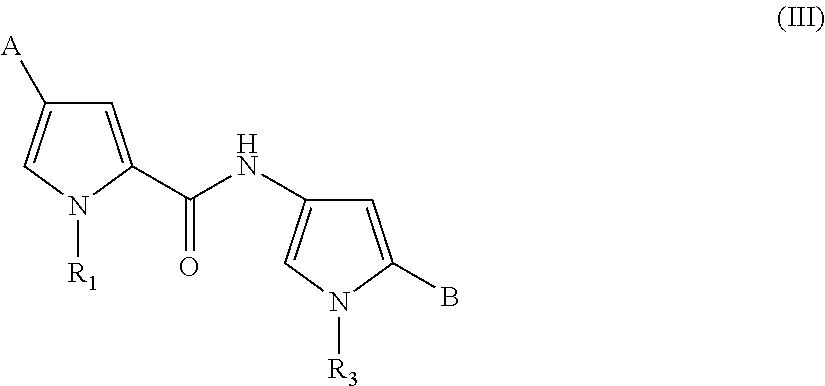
C1=C(C(=O)NC2=CN([R3])C(B)=C2)N([R1])C=C1[A]
